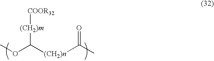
COC([(CH2)n]C(C)=O)[(CH2)m][COOR32]
